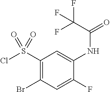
ClS(C1=C(Br)C=C(F)C(NC(=O)C(F)(F)F)=C1)(=O)=O
